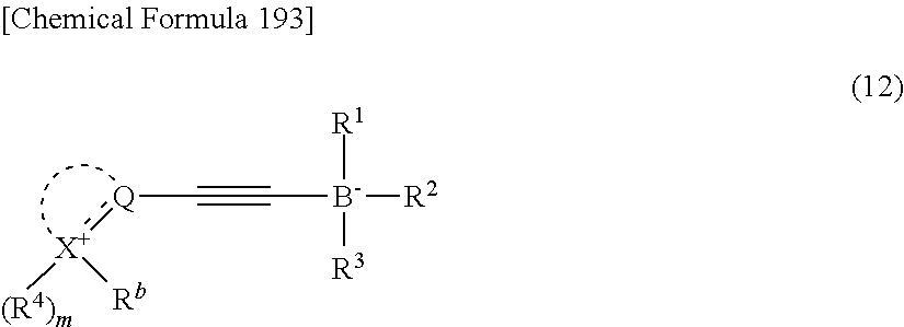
[(R4)m][X+]([Rb]):[Q]C#C[B-]([R1])([R3])[R2]
